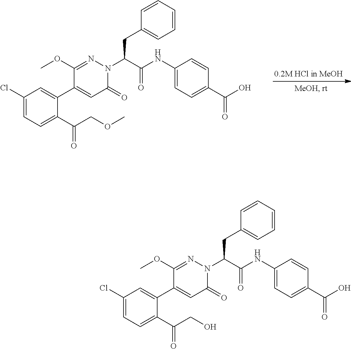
C1(Cl)=CC=C(C(COC)=O)C(C2=CC(=O)N(C(C(NC3=CC=C(C(O)=O)C=C3)=O)CC3=CC=CC=C3)N=C2OC)=C1.C1(Cl)=CC=C(C(CO)=O)C(C2=CC(=O)N(C(C(NC3=CC=C(C(O)=O)C=C3)=O)CC3=CC=CC=C3)N=C2OC)=C1
